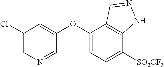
C1(Cl)=CN=CC(OC2=CC=C([SO2CF3])C3=C2C=NN3)=C1
